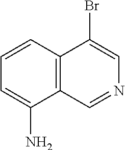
C12=C(C=CC=C1N)C(Br)=CN=C2
